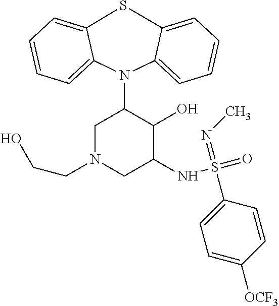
S1C2=CC=CC=C2N(C2CN(CCO)CC(NS(=O)(=NC)C3=CC=C([OCF3])C=C3)C2O)C2=CC=CC=C12
